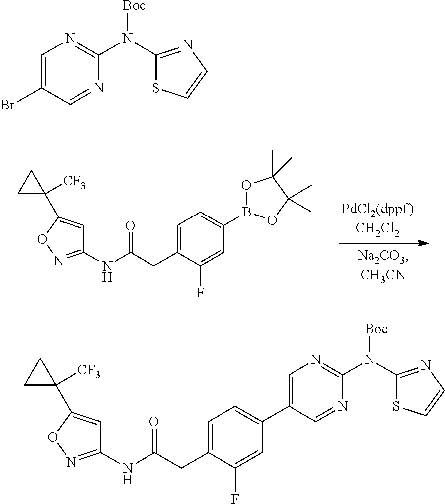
C1(N(C2=NC=C(Br)C=N2)[Boc])=NC=CS1.C1(NC(CC2=CC=C(B3OC(C)(C)C(C)(C)O3)C=C2F)=O)=NOC(C2([CF3])CC2)=C1.C1(NC(CC2=CC=C(C3=CN=C(N(C4=NC=CS4)[Boc])N=C3)C=C2F)=O)=NOC(C2([CF3])CC2)=C1
